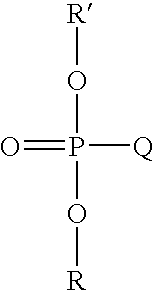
[R]OP(O[R])([Q])=O
